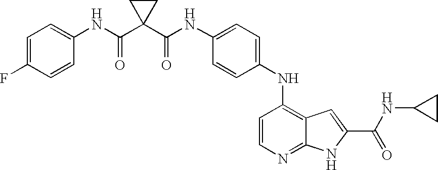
C1(NC(C2(C(NC3=CC=C(F)C=C3)=O)CC2)=O)=CC=C(NC2=C3C(=NC=C2)NC(C(NC2CC2)=O)=C3)C=C1
